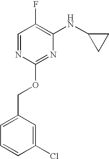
C1=NC(OCC2=CC=CC(Cl)=C2)=NC(NC2CC2)=C1F
